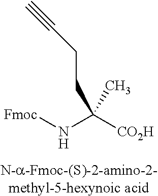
[Fmoc]NC([CO2H])(C)CCC#C
